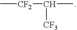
C[CF2]C(C)[CF3]
